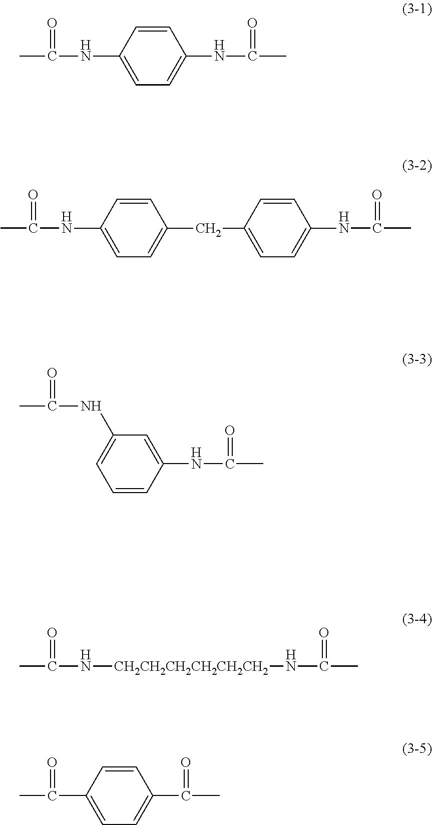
C1=C(NC(=O)C)C=CC(NC(=O)C)=C1.C1=C(NC(=O)C)C=CC(CC2=CC=C(NC(=O)C)C=C2)=C1.C1=CC(NC(=O)C)=CC(NC(=O)C)=C1.N(C(=O)C)[CH2CH2CH2CH2CH2CH2]NC(C)=O.C1=C(C(=O)C)C=CC(C(=O)C)=C1
